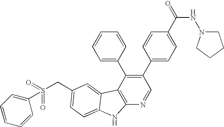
C(C1=CC=C2C(=C1)C1=C(N=CC(C3=CC=C(C(NN4CCCC4)=O)C=C3)=C1C1=CC=CC=C1)N2)S(C1=CC=CC=C1)(=O)=O
